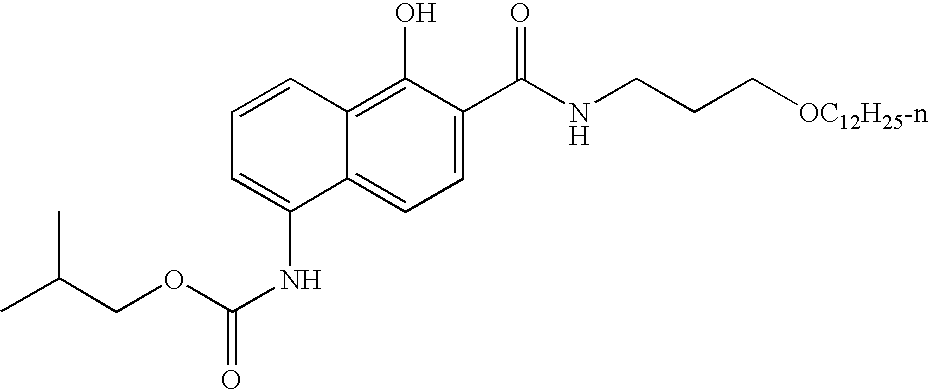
C1=CC2=C(O)C(C(=O)NCCC[OC12H25-n])=CC=C2C(NC(OCC(C)C)=O)=C1
